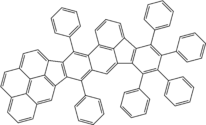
C12=C3C4=CC5=C1C(=CC=C2C=CC3=CC=C4)C1=C5C(C2=CC=CC=C2)=C2C(=C1C1=CC=CC=C1)C1=C3C(=C2)C2=C(C3=CC=C1)C(C1=CC=CC=C1)=C(C1=CC=CC=C1)C(C1=CC=CC=C1)=C2C1=CC=CC=C1
